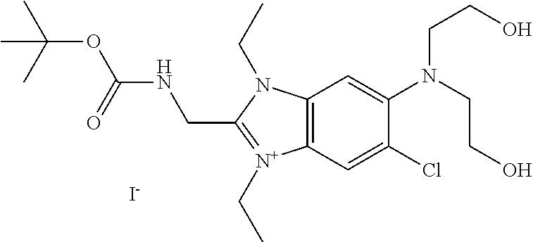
C12=C(C=C(Cl)C(N(CCO)CCO)=C1)[N+](CC)=C(CNC(OC(C)(C)C)=O)N2CC.[I-]
